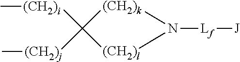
[(CH2)i](C1([(CH2)j]C)[(CH2)k]N([Lf][J])[(CH2)l]1)C
